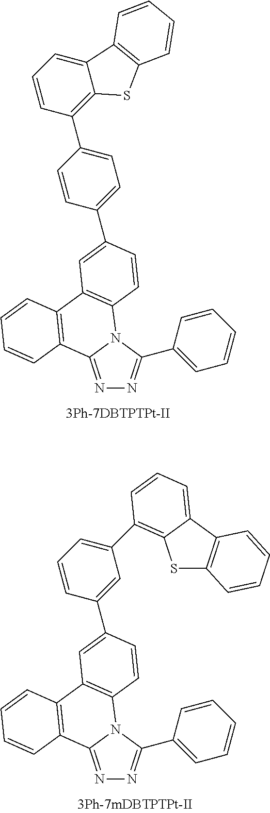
N1=C2N(C(C3=CC=CC=C3)=N1)C1=C(C3=C2C=CC=C3)C=C(C2=CC=C(C3=C4C(=CC=C3)C3=C(S4)C=CC=C3)C=C2)C=C1.N1=C2N(C(C3=CC=CC=C3)=N1)C1=C(C3=C2C=CC=C3)C=C(C2=CC(C3=C4SC5=C(C4=CC=C3)C=CC=C5)=CC=C2)C=C1
